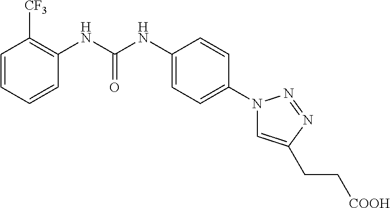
C1=CC=CC(NC(NC2=CC=C(N3C=C(CC[COOH])N=N3)C=C2)=O)=C1[CF3]
